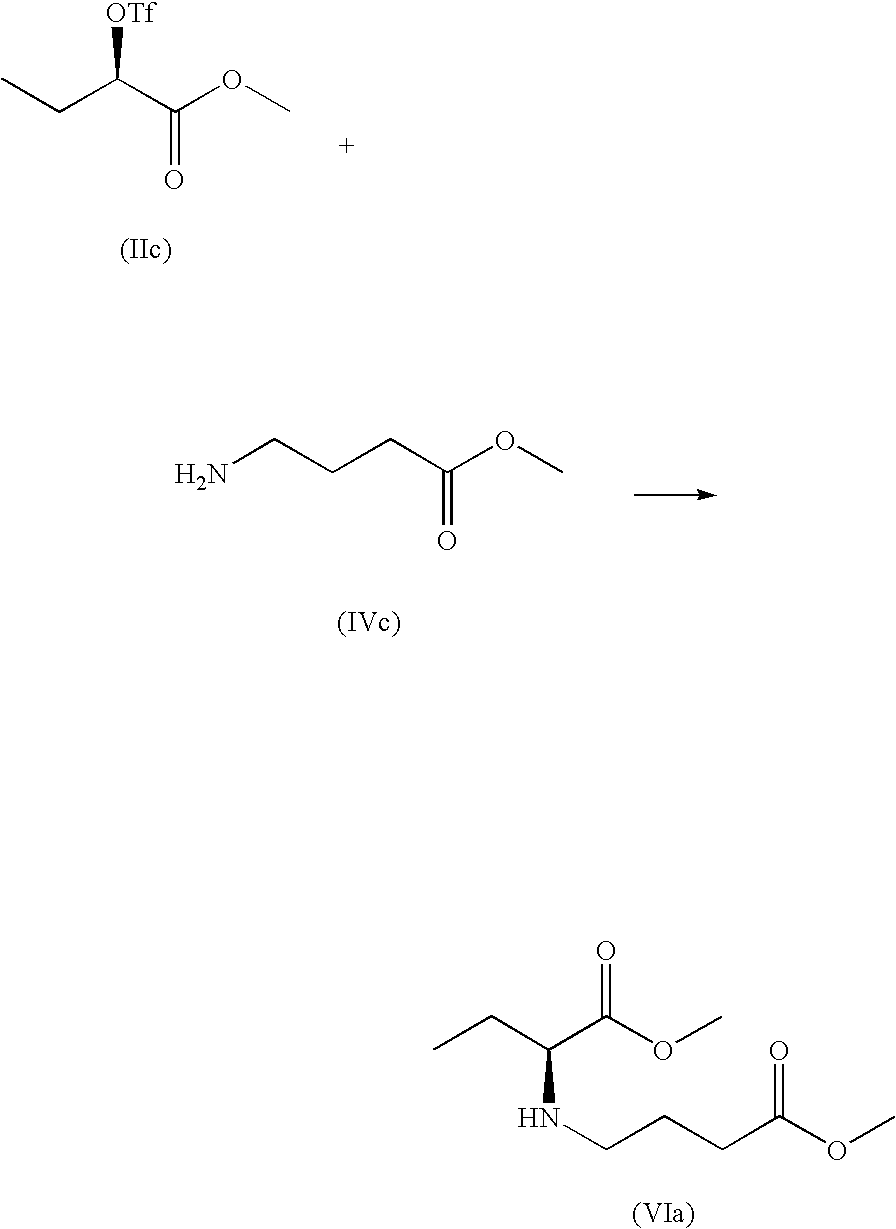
CCC(C(OC)=O)NCCCC(OC)=O.NCCCC(OC)=O.CCC(C(OC)=O)[OTf]
